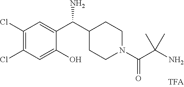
C1(Cl)=C(Cl)C=C(C(N)C2CCN(C(=O)C(C)(C)N)CC2)C(O)=C1
